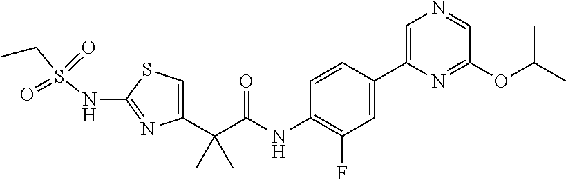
C1=C(C(C(NC2=C(F)C=C(C3=CN=CC(OC(C)C)=N3)C=C2)=O)(C)C)N=C(NS(CC)(=O)=O)S1
